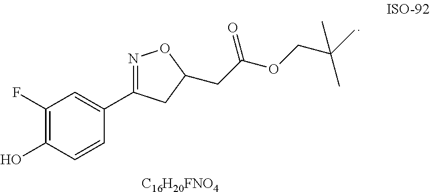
C1(F)=C(O)C=CC(C2=NOC(CC(OCC(C)(C)C)=O)C2)=C1.[C16H20FNO4]
